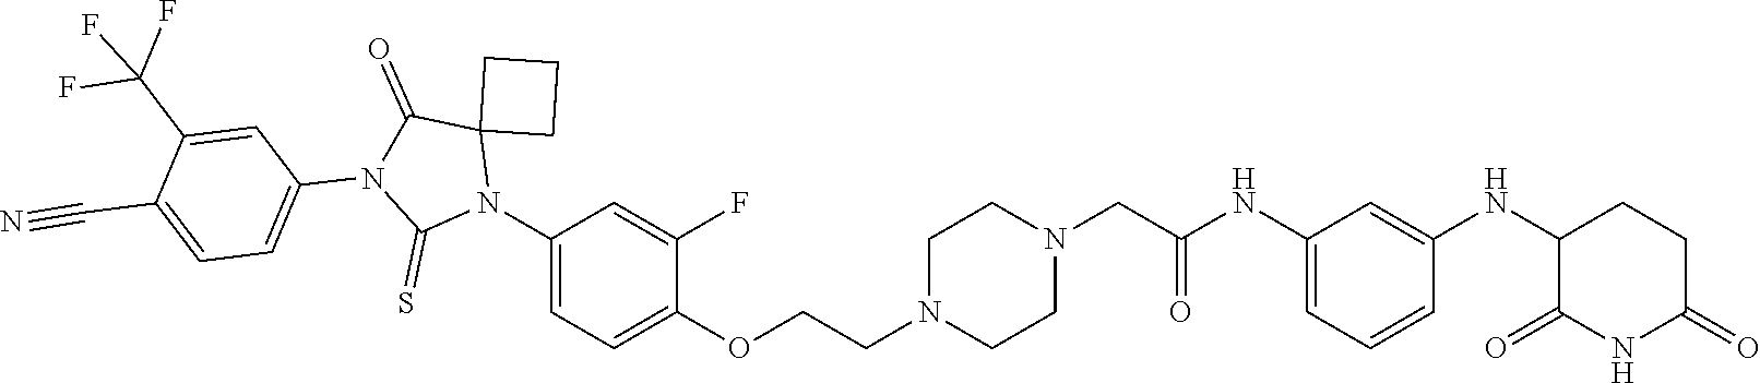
C1=C(NC(CN2CCN(CCOC3=CC=C(N4C5(C(=O)N(C6=CC=C(C#N)C(C(F)(F)F)=C6)C4=S)CCC5)C=C3F)CC2)=O)C=C(NC2C(=O)NC(=O)CC2)C=C1
